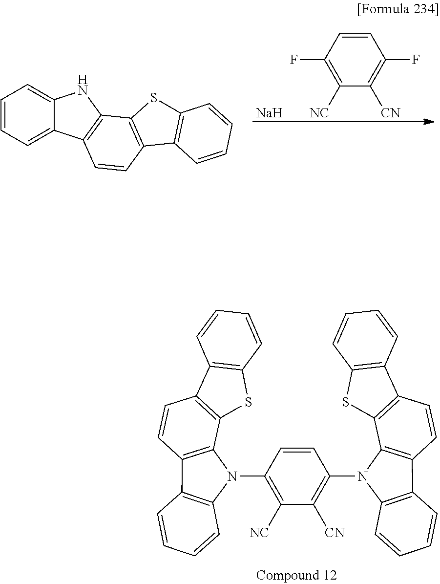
C1=CC(F)=C([NC])C([CN])=C1F.[Na].C1=CC=C2C(=C1)NC1=C2C=CC2=C1SC1=C2C=CC=C1.C1=CC2=C(C=C1)C1=C(C3=C(C=C1)C1=C(S3)C=CC=C1)N2C1=C([CN])C([NC])=C(N2C3=C(C=CC=C3)C3=C2C2=C(C=C3)C3=C(S2)C=CC=C3)C=C1
